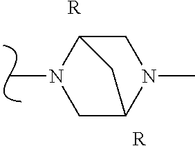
[R].[R].C1C2CC(CN2C)N1C
